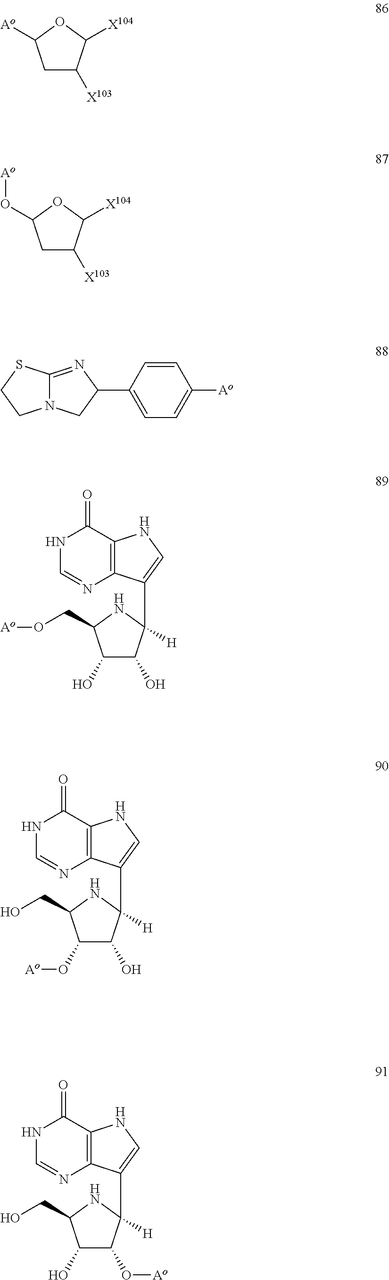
C1C([X103])C([X104])OC1[Ao].C1C([X103])C([X104])OC1O[Ao].N12C(=NC(C3=CC=C([Ao])C=C3)C1)SCC2.N1C=NC2=C(C1=O)NC=C2C1([H])C(O)C(O)C(CO[Ao])N1.N1C=NC2=C(C1=O)NC=C2C1([H])C(O)C(O[Ao])C(CO)N1.N1C=NC2=C(C1=O)NC=C2C1([H])C(O[Ao])C(O)C(CO)N1
